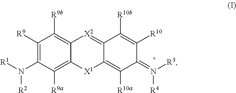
C1([R9])=C(N([R1])[R2])C([R9a])=C2C(=C1[R9b])[X2]=C1C(=C([R10a])C(=N([R3])[R4])C([R10])=C1[R10b])[X1]2
